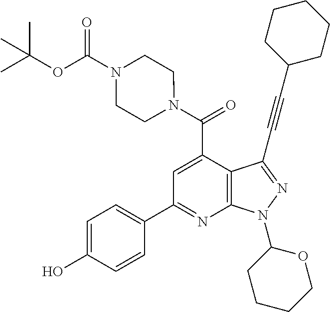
C12=C(C(C#CC3CCCCC3)=NN1C1CCCCO1)C(C(=O)N1CCN(C(OC(C)(C)C)=O)CC1)=CC(C1=CC=C(O)C=C1)=N2
